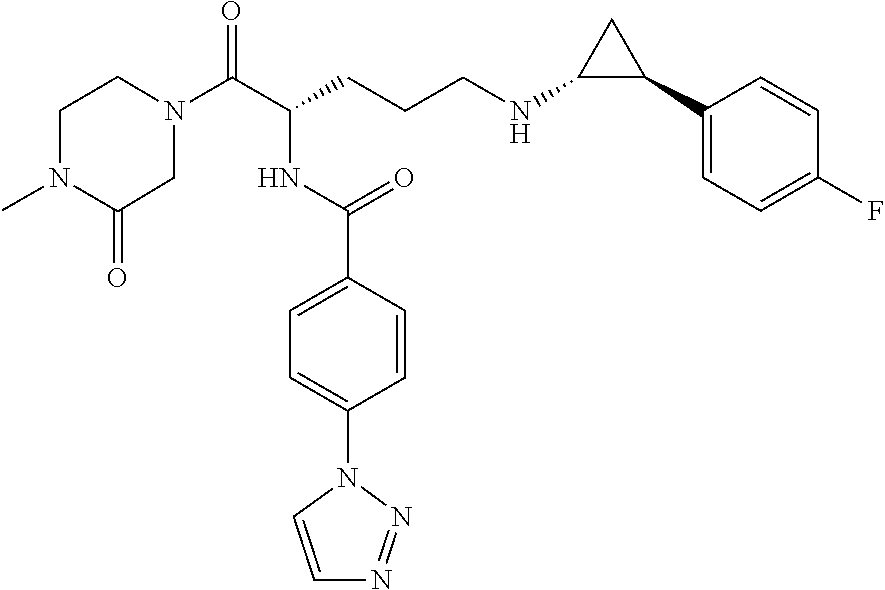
C1N(C(C(CCCNC2C(C3=CC=C(F)C=C3)C2)NC(C2=CC=C(N3C=CN=N3)C=C2)=O)=O)CCN(C)C1=O
